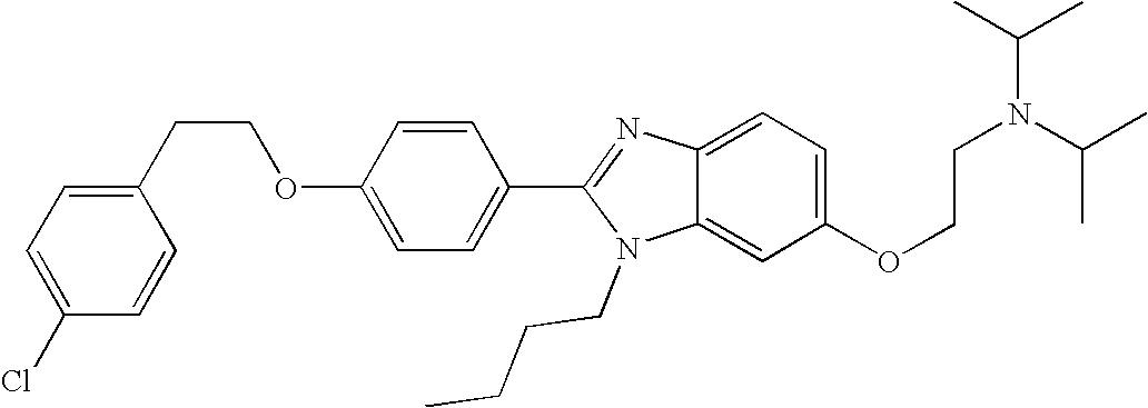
C1(CCOC2=CC=C(C3=NC4=CC=C(OCCN(C(C)C)C(C)C)C=C4N3CCCC)C=C2)=CC=C(Cl)C=C1
